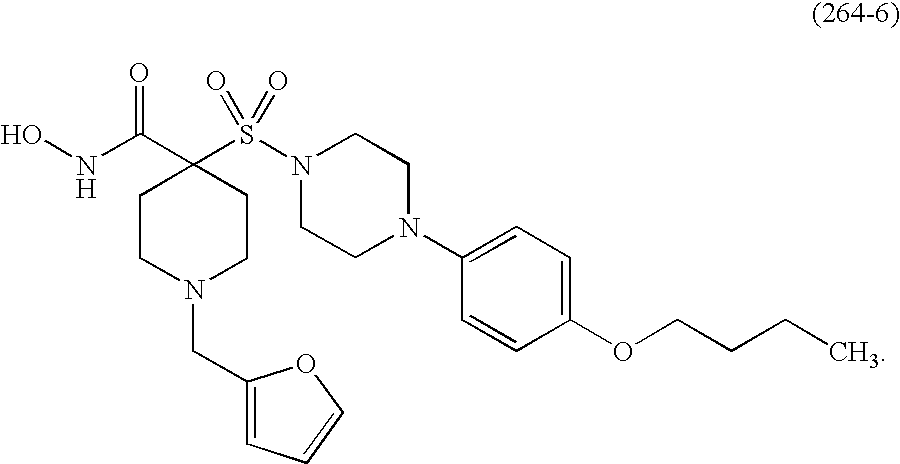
C1CN(CC2=CC=CO2)CCC1(C(NO)=O)S(N1CCN(C2=CC=C(OCCCC)C=C2)CC1)(=O)=O
